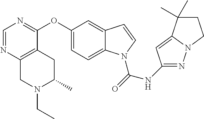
C1(OC2=NC=NC3=C2CC(C)N(CC)C3)=CC=C2C(=C1)C=CN2C(=O)NC1=NN2C(=C1)C(C)(C)CC2
